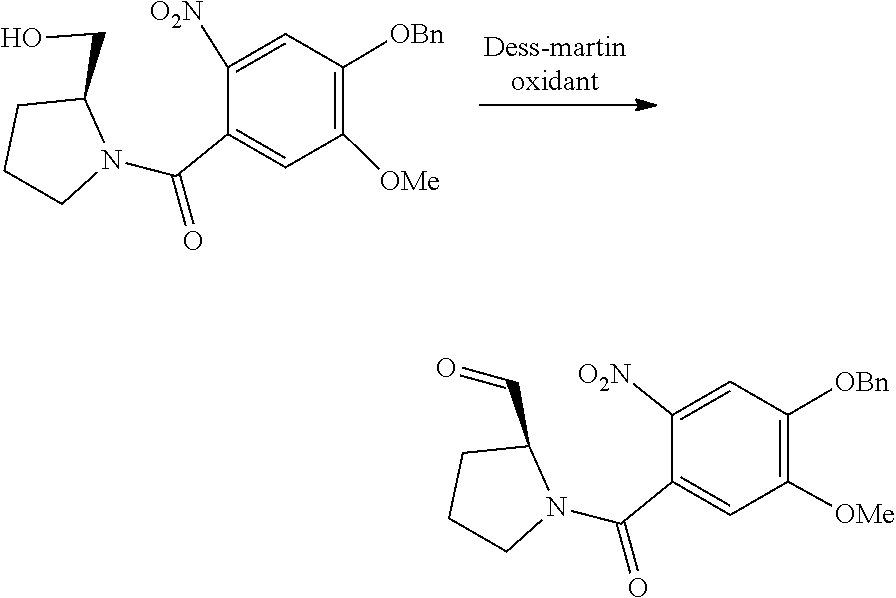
C1(C(N2C(CO)CCC2)=O)=CC([OMe])=C([OBn])C=C1[O2N].C1(C(N2C(C=O)CCC2)=O)=CC([OMe])=C([OBn])C=C1[O2N]
